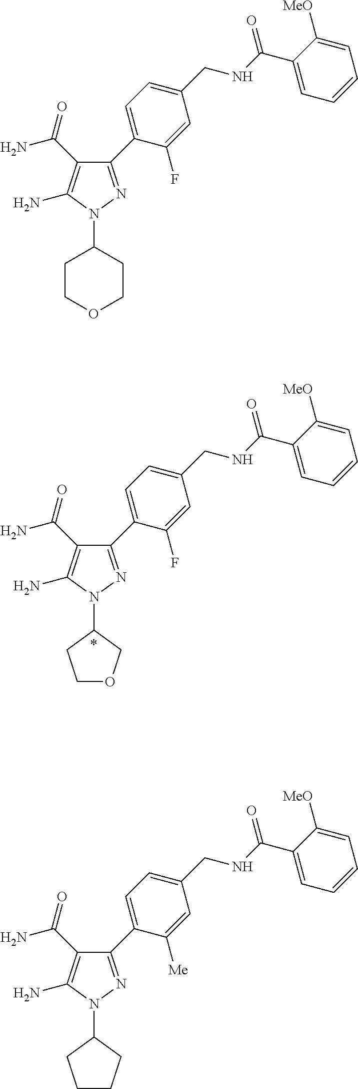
N1(C2CCCC2)N=C(C2=CC=C(CNC(C3=CC=CC=C3[MeO])=O)C=C2[Me])C(C(N)=O)=C1N.N1(C2CCOCC2)N=C(C2=CC=C(CNC(C3=CC=CC=C3[MeO])=O)C=C2F)C(C(N)=O)=C1N.N1(C2CCOC2)N=C(C2=CC=C(CNC(C3=CC=CC=C3[MeO])=O)C=C2F)C(C(N)=O)=C1N
